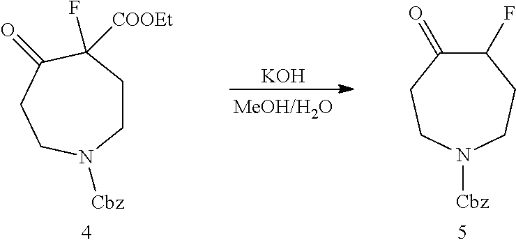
C1CC(F)([COOEt])C(=O)CCN1[Cbz].[KOH].C1(F)C(=O)CCN([Cbz])CC1
